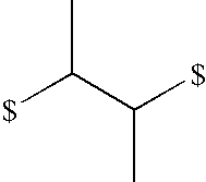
[$]C(C([$])C)C
